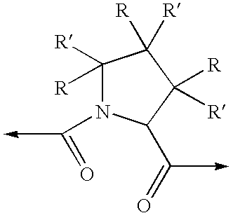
C1([R])([R])N(C=O)C(C=O)C([R])([R])C1([R])[R]
